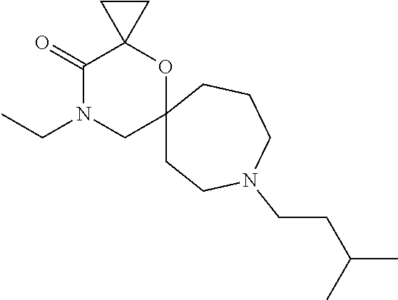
CCN1CC2(OC3(C1=O)CC3)CCN(CCC(C)C)CCC2
